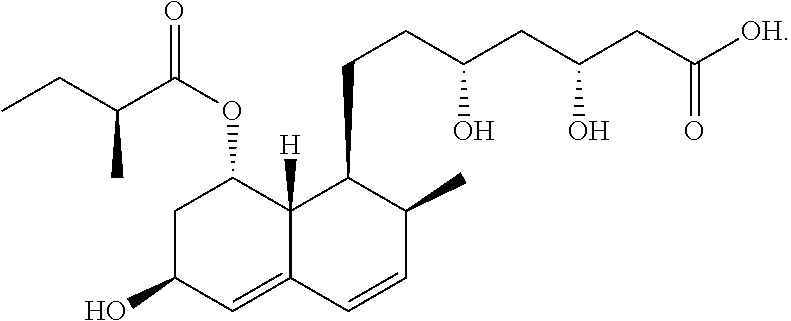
C1C(O)C=C2C([H])(C1OC(C(CC)C)=O)C(CCC(CC(CC([OH])=O)O)O)C(C)C=C2
